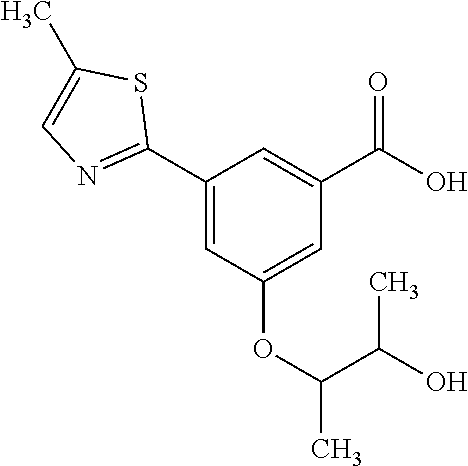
C1(C2=NC=C(C)S2)=CC(OC(C(C)O)C)=CC(C(O)=O)=C1
